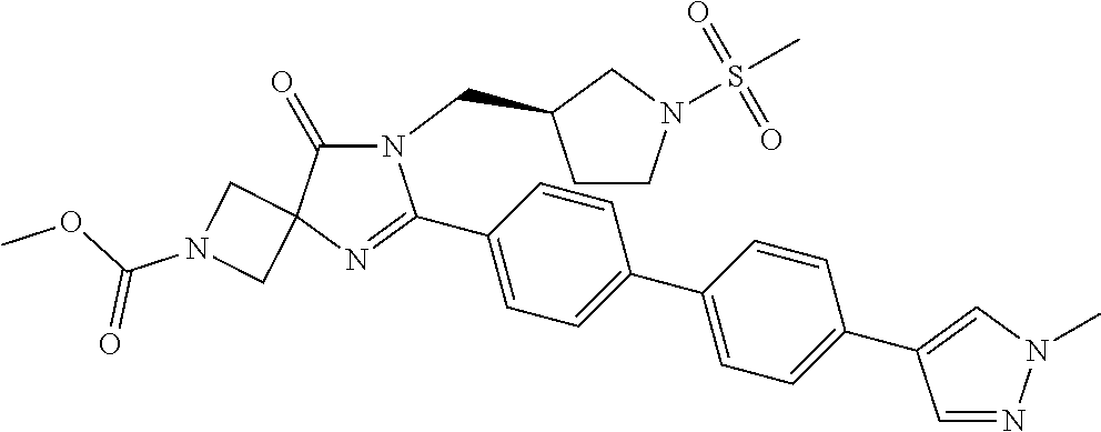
N1(CC2CCN(S(C)(=O)=O)C2)C(=O)C2(N=C1C1=CC=C(C3=CC=C(C4=CN(C)N=C4)C=C3)C=C1)CN(C(OC)=O)C2
